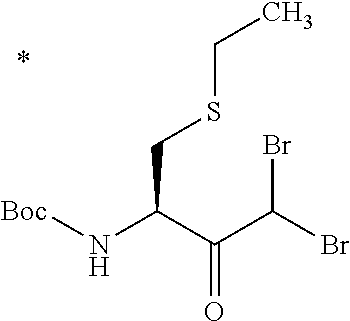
[Boc]NC(C(C(Br)Br)=O)CSCC
